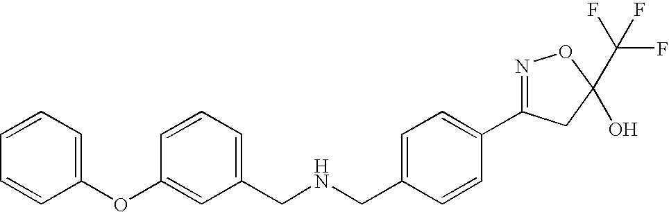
C1(CNCC2=CC=CC(OC3=CC=CC=C3)=C2)=CC=C(C2=NOC(C(F)(F)F)(O)C2)C=C1
